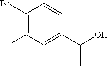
C1(Br)=C(F)C=C(C(O)C)C=C1
